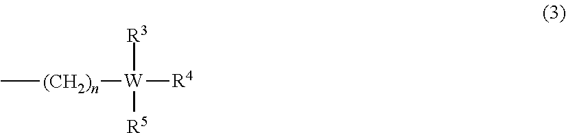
C[(CH2)n][W]([R4])([R3])[R5]
